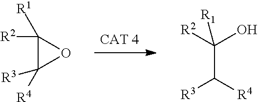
C1([R2])([R1])C([R4])([R3])O1.C(C([R3])[R4])([R2])(O)[R1]
